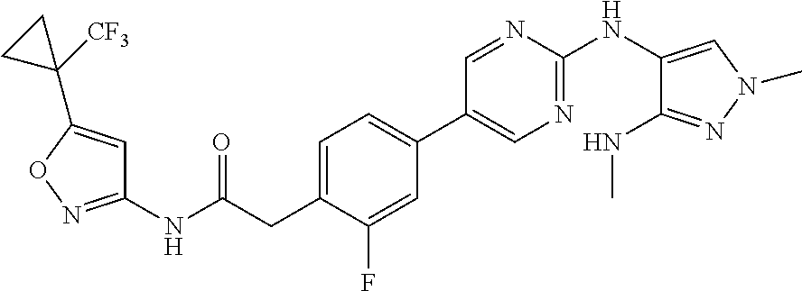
C1=NC(NC2=CN(C)N=C2NC)=NC=C1C1=CC=C(CC(NC2=NOC(C3([CF3])CC3)=C2)=O)C(F)=C1
